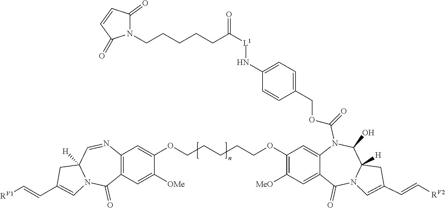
C12=C(C=C(OCCCCCOC3=C([MeO])C=C4C(=C3)N(C(OCC3=CC=C(N[L1]C(CCCCCN5C(=O)C=CC5=O)=O)C=C3)=O)C(O)C3([H])N(C4=O)C=C(C=C[RV2])C3)C([OMe])=C1)N=CC1([H])N(C2=O)C=C(C=C[RV1])C1
